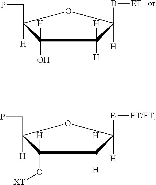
C1(O)([H])C([H])(CP)OC([H])(B[ET])C1([H])[H].C1(O[XT])([H])C([H])(CP)OC([H])(B[ET/FT])C1([H])[H]
